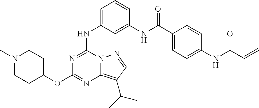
N1=C(NC2=CC=CC(NC(=O)C3=CC=C(NC(C=C)=O)C=C3)=C2)N2C(=C(C(C)C)C=N2)N=C1OC1CCN(C)CC1
